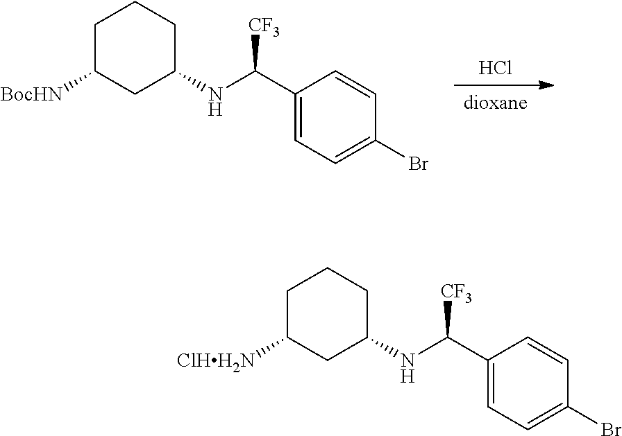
Cl.[dioxane].C1=C(C(NC2CC([BocHN])CCC2)[CF3])C=CC(Br)=C1.C1=C(C(NC2CC([ClHH2N])CCC2)[CF3])C=CC(Br)=C1
